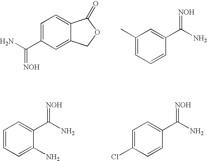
C1=C(C(N)=[NOH])C=C2C(=C1)C(=O)OC2.C1(C)=CC=CC(C(N)=[NOH])=C1.C1=CC=C(N)C(C(N)=[NOH])=C1.C1=C(Cl)C=CC(C(N)=[NOH])=C1
